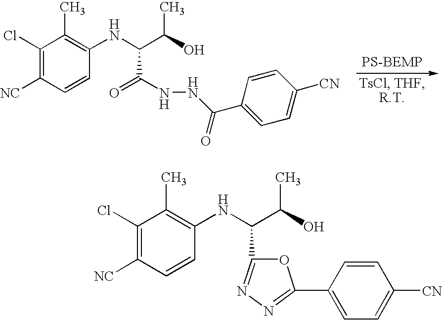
C1(Cl)=C([NC])C=CC(NC(C(O)C)C(=O)NNC(=O)C2=CC=C([CN])C=C2)=C1C.C1(Cl)=C([NC])C=CC(NC(C(O)C)C2=NN=C(C3=CC=C([CN])C=C3)O2)=C1C
